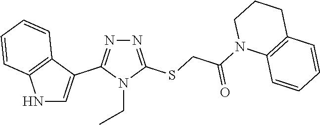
N1=C(SCC(N2C3=C(CCC2)C=CC=C3)=O)N(CC)C(C2=CNC3=C2C=CC=C3)=N1
